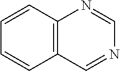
C12=C(C=NC=N1)C=CC=C2
